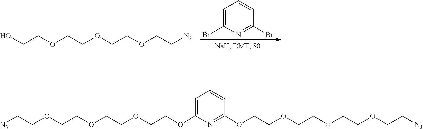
C1=CC=C(Br)N=C1Br.OCCOCCOCCOCC[N3].O(CCOCCOCCOCC[N3])C1=NC(OCCOCCOCCOCC[N3])=CC=C1
